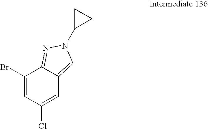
C1(Br)=CC(Cl)=CC2=CN(C3CC3)N=C12
